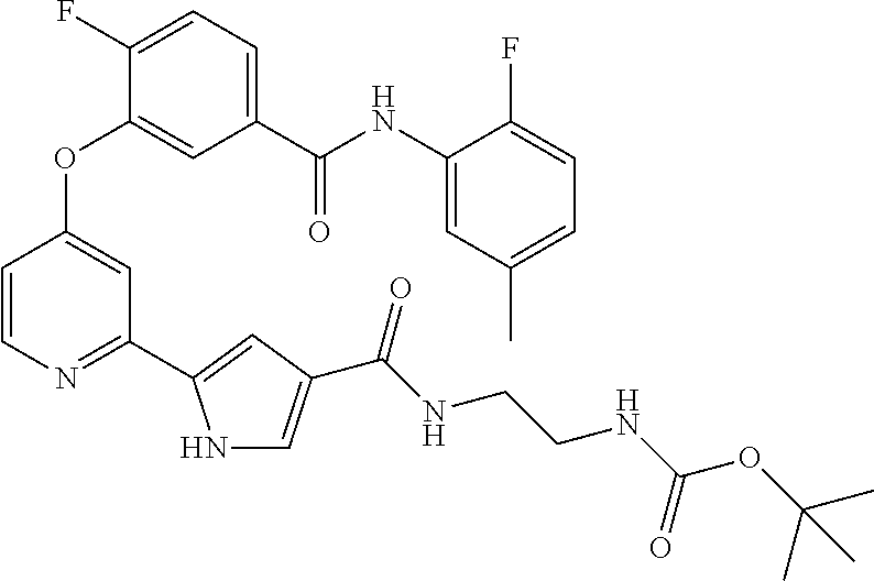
C1=C(C(NC2=CC(C)=CC=C2F)=O)C=C(OC2=CC(C3=CC(C(NCCNC(OC(C)(C)C)=O)=O)=CN3)=NC=C2)C(F)=C1
